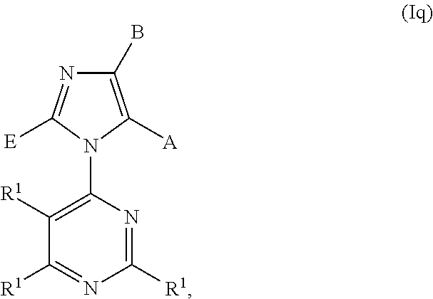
C1([R1])=C(N2C([A])=C(B)N=C2[E])N=C([R1])N=C1[R1]
